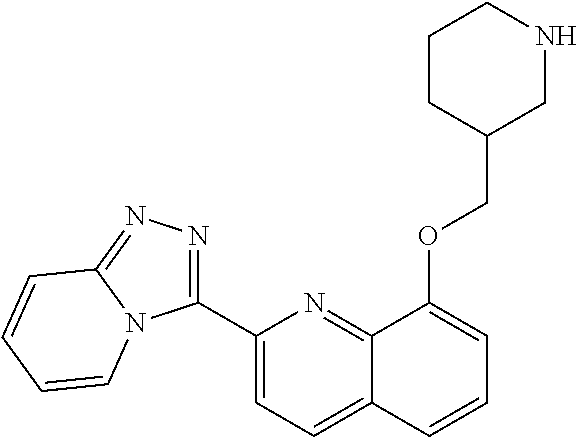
C1(C2=NN=C3N2C=CC=C3)=CC=C2C(=N1)C(OCC1CNCCC1)=CC=C2
